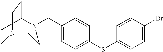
C1CN(CC2=CC=C(SC3=CC=C(Br)C=C3)C=C2)CCN(CC)C1
